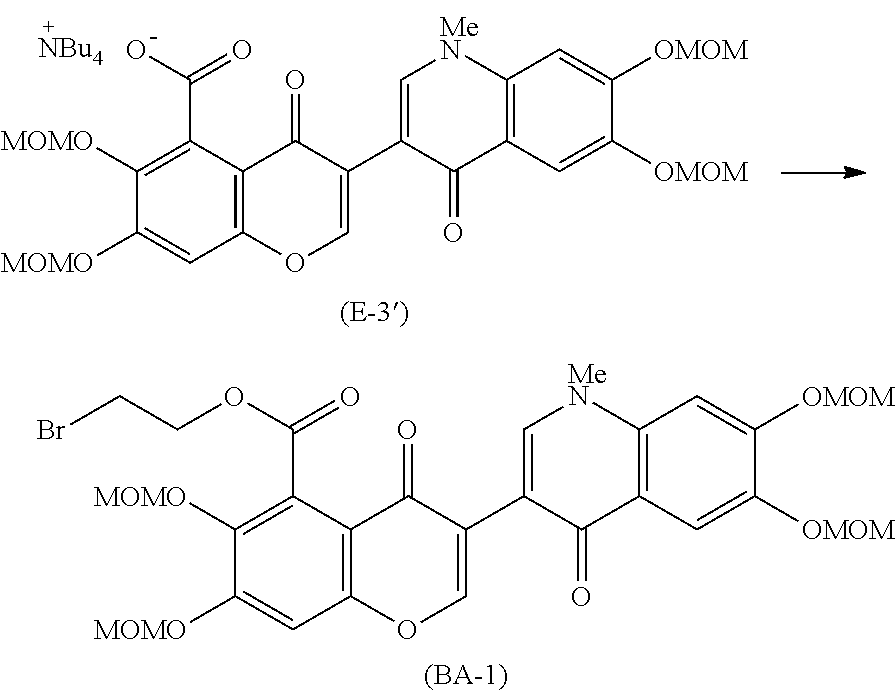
C1([MOMO])=C(C(OCCBr)=O)C2=C(C=C1[MOMO])OC=C(C1=C[MeN]C3=C(C1=O)C=C([OMOM])C([OMOM])=C3)C2=O.C1([MOMO])=C(C(O)=O)C2=C(C=C1[MOMO])OC=C(C1=C[MeN]C3=C(C1=O)C=C([OMOM])C([OMOM])=C3)C2=O.[NBu4]
